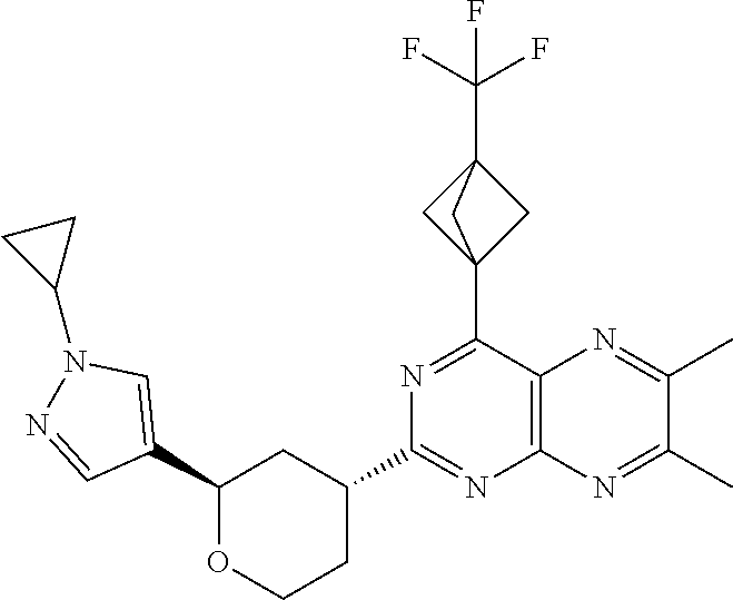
C12(C3=NC(C4CCOC(C5=CN(C6CC6)N=C5)C4)=NC4=C3N=C(C)C(C)=N4)CC(C(F)(F)F)(C1)C2
